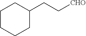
C1CCCC(CC[CHO])C1
